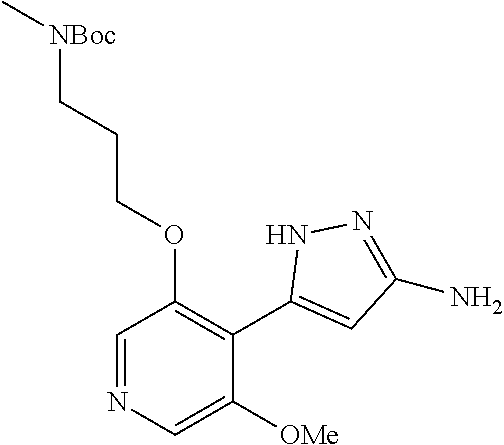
C1=NC=C([OMe])C(C2=CC(N)=NN2)=C1OCCC[NBoc]C
